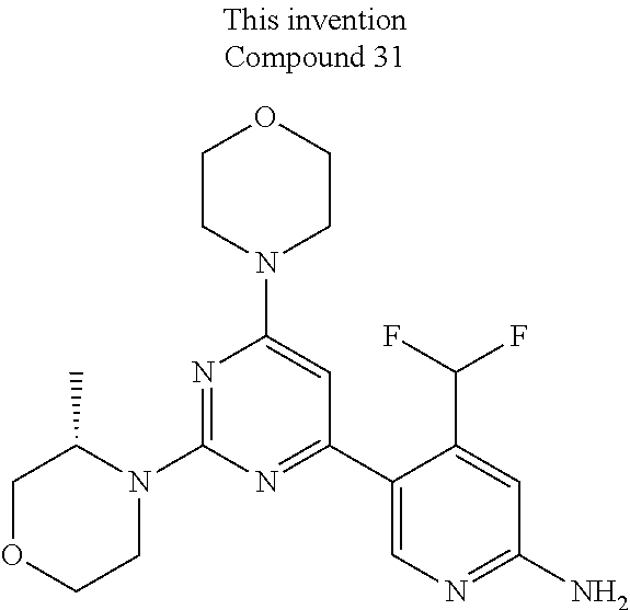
N1=C(N2C(C)COCC2)N=C(C2=CN=C(N)C=C2C(F)F)C=C1N1CCOCC1
